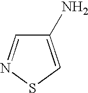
C1(N)=CSN=C1
